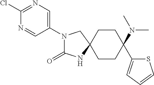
C1CC(N(C)C)(C2=CC=CS2)CCC12CN(C1=CN=C(Cl)N=C1)C(=O)N2
